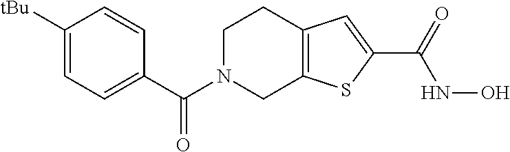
C1N(C(C2=CC=C([tBu])C=C2)=O)CC2=C(C1)C=C(C(=O)NO)S2
